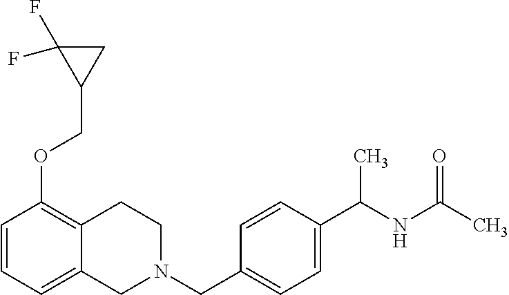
C1=CC=C2C(=C1OCC1CC1(F)F)CCN(CC1=CC=C(C(NC(C)=O)C)C=C1)C2
